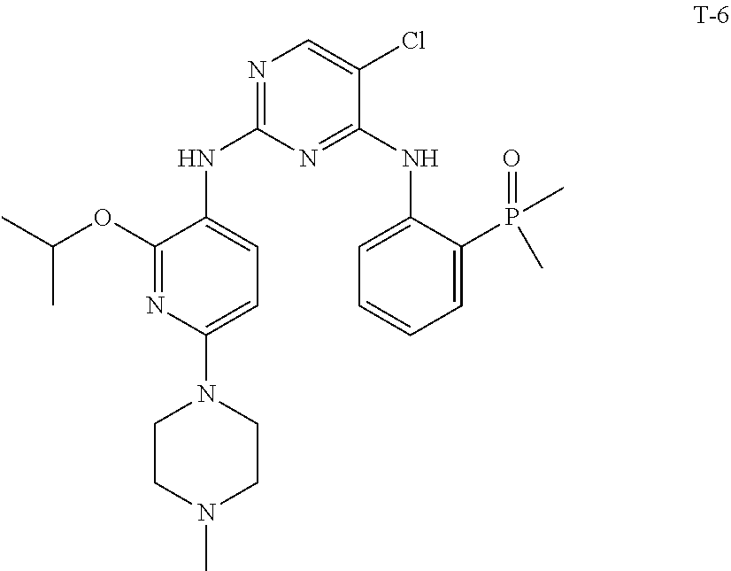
C1(OC(C)C)=NC(N2CCN(C)CC2)=CC=C1NC1=NC=C(Cl)C(NC2=CC=CC=C2P(=O)(C)C)=N1
